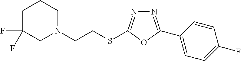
N1=C(C2=CC=C(F)C=C2)OC(SCCN2CCCC(F)(F)C2)=N1
